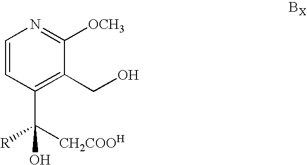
C1=CC(C([CH2COOH])([R])O)=C(CO)C([OCH3])=N1
